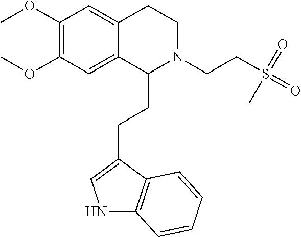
N1C2=C(C(CCC3N(CCS(=O)(=O)C)CCC4=CC(OC)=C(OC)C=C34)=C1)C=CC=C2
